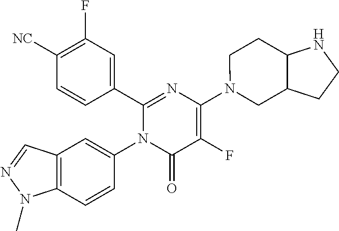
C1(C2=CC(F)=C([CN])C=C2)=NC(N2CC3C(CC2)NCC3)=C(F)C(=O)N1C1=CC2=C(C=C1)N(C)N=C2
